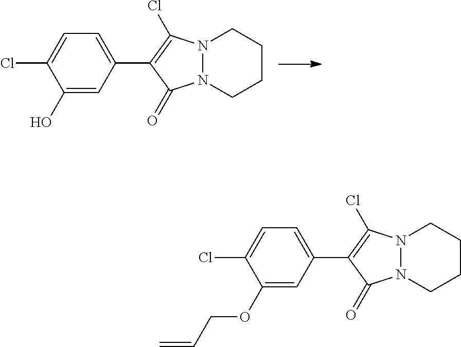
C1(O)=CC(C2=C(Cl)N3N(CCCC3)C2=O)=CC=C1Cl.C1(OCC=C)=CC(C2=C(Cl)N3N(CCCC3)C2=O)=CC=C1Cl
